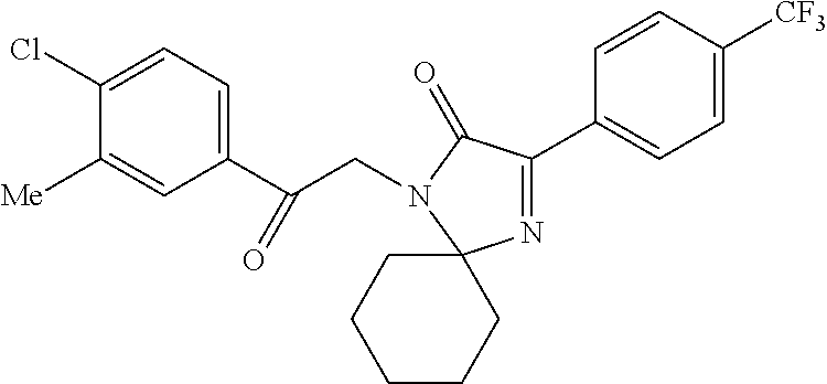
C1(Cl)=CC=C(C(CN2C(=O)C(C3=CC=C([CF3])C=C3)=NC23CCCCC3)=O)C=C1[Me]
